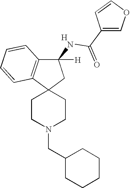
C1CN(CC2CCCCC2)CCC12CC(NC(C1=COC=C1)=O)([H])C1=C2C=CC=C1.[H]
